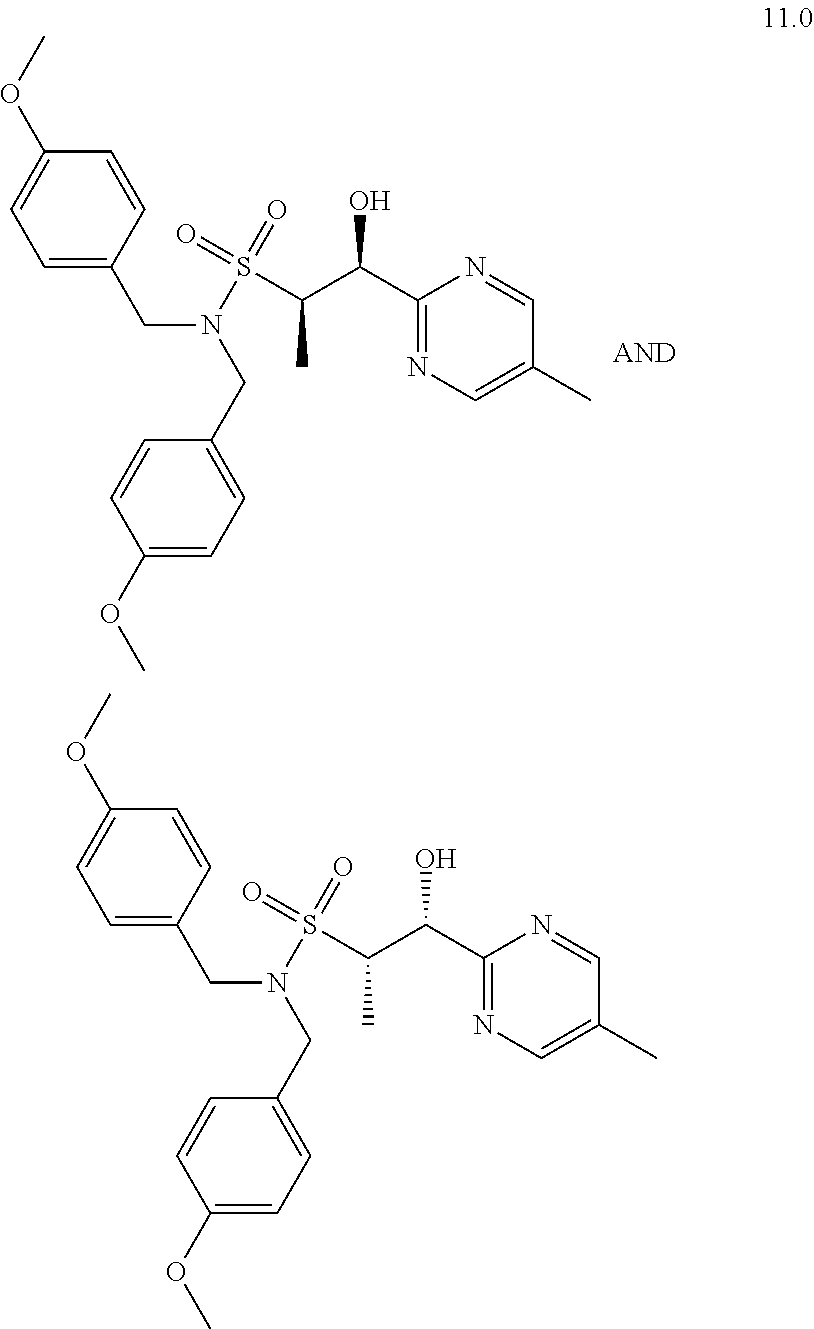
C1=C(CN(CC2=CC=C(OC)C=C2)S(C(C(C2=NC=C(C)C=N2)O)C)(=O)=O)C=CC(OC)=C1.C1=C(CN(CC2=CC=C(OC)C=C2)S(C(C(C2=NC=C(C)C=N2)O)C)(=O)=O)C=CC(OC)=C1
